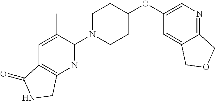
C1N(C2=NC3=C(C=C2C)C(=O)NC3)CCC(OC2=CN=C3C(=C2)COC3)C1
